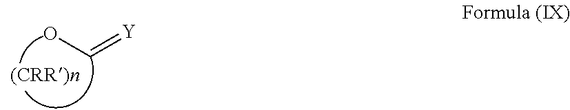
C(=[Y])O
